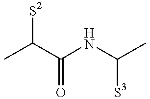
CC(C(NC(C)[S3])=O)[S2]
